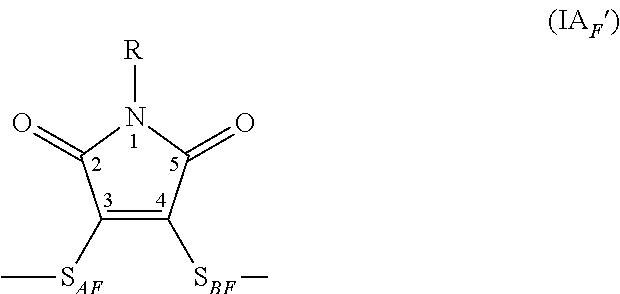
C1([SAF]C)=C([SBF]C)C(=O)N([R])C1=O
